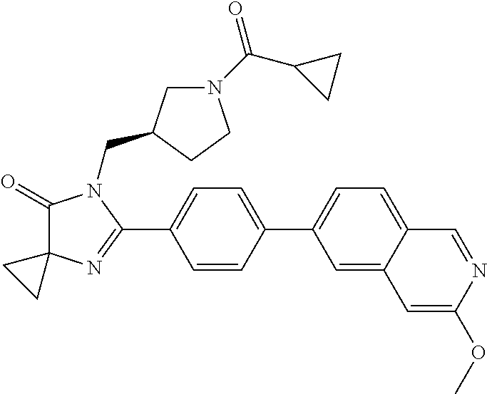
C1(=O)C2(N=C(C3=CC=C(C4=CC=C5C(=C4)C=C(OC)N=C5)C=C3)N1CC1CN(C(C3CC3)=O)CC1)CC2
